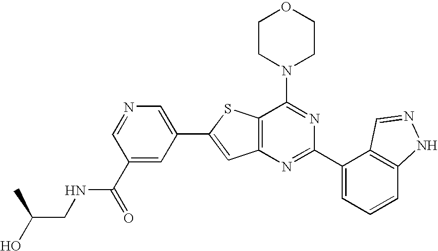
C1CN(C2=NC(C3=CC=CC4=C3C=NN4)=NC3=C2SC(C2=CN=CC(C(=O)NCC(O)C)=C2)=C3)CCO1
